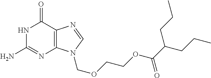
N1C(N)=NC2=C(C1=O)N=CN2COCCOC(C(CCC)CCC)=O
